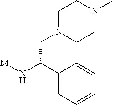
[M]NC(C1=CC=CC=C1)CN1CCN(C)CC1
